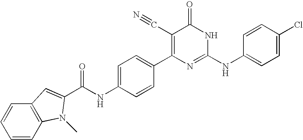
C1=CC(C2=C(C#N)C(=O)NC(NC3=CC=C(Cl)C=C3)=N2)=CC=C1NC(=O)C1=CC2=C(C=CC=C2)N1C
